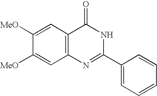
C1=CC=CC(C2=NC3=C(C(=O)N2)C=C([MeO])C([MeO])=C3)=C1
